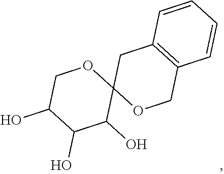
C12(OCC3=C(C1)C=CC=C3)OCC(O)C(O)C2O
